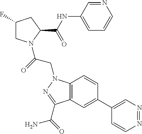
C1(F)CN(C(=O)CN2C3=C(C=C(C4=CN=NC=C4)C=C3)C(C(N)=O)=N2)C(C(NC2=CC=CN=C2)=O)C1
